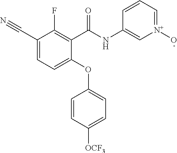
C1(C(NC2=C[N+](O)=CC=C2)=O)=C(F)C(C#N)=CC=C1OC1=CC=C([OCF3])C=C1
